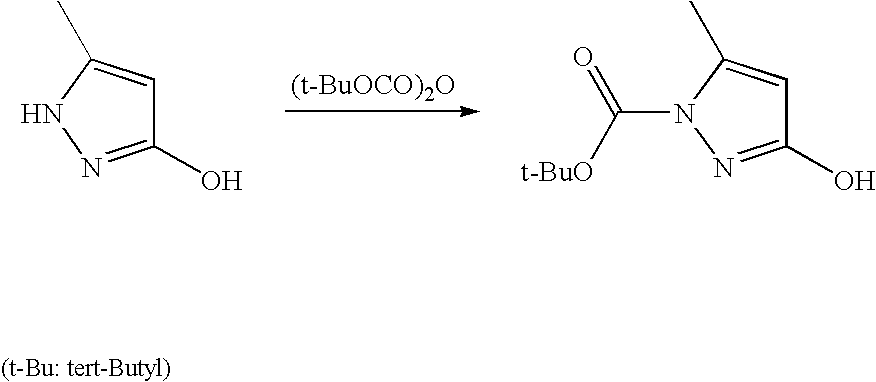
[(t-BuOCO)2O].C1(O)=NNC(C)=C1.C1(O)=NN(C([t-BuO])=O)C(C)=C1
